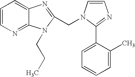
C1=CN=C2C(=C1)N=C(CN1C=CN=C1C1=CC=CC=C1C)N2CCC
